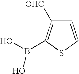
C1=CSC(B(O)O)=C1[OHC]
